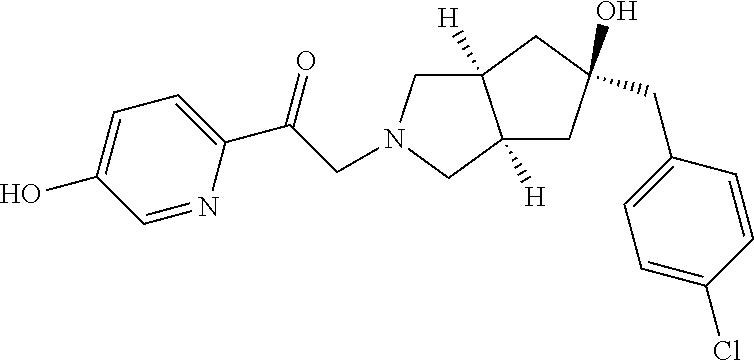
C12([H])CN(CC(C3=CC=C(O)C=N3)=O)CC1([H])CC(O)(CC1=CC=C(Cl)C=C1)C2
